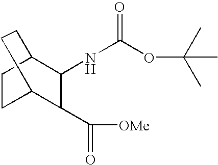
C1CC2C(C([OMe])=O)C(NC(OC(C)(C)C)=O)C1CC2
